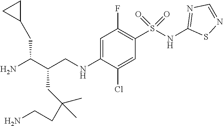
C1=C(NCC(C(N)CC2CC2)CC(C)(C)CCN)C(Cl)=CC(S(NC2=NC=NS2)(=O)=O)=C1F
